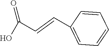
OC(C=CC1=CC=CC=C1)=O
